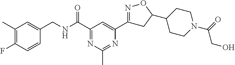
C1(C)=C(F)C=CC(CNC(C2=NC(C)=NC(C3=NOC(C4CCN(C(=O)CO)CC4)C3)=C2)=O)=C1
